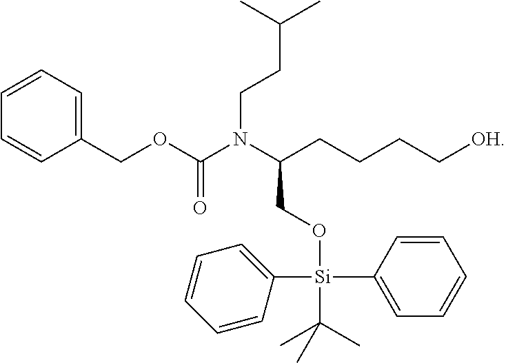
C1(COC(N(C(CO[Si](C2=CC=CC=C2)(C2=CC=CC=C2)C(C)(C)C)CCCC[OH])CCC(C)C)=O)=CC=CC=C1
